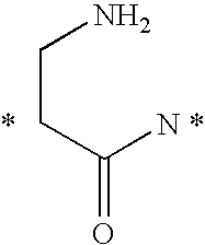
C(CC(=O)N)N.*.*
